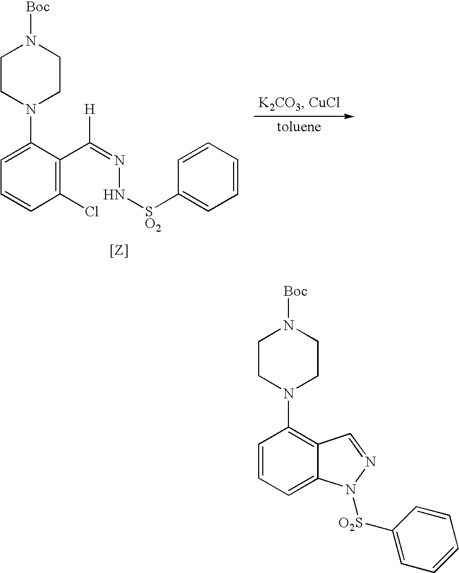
C1(Cl)=C(C(=NN[SO2]C2=CC=CC=C2)[H])C(N2CCN([Boc])CC2)=CC=C1.[[Z]].C12=CC=CC(N3CCN([Boc])CC3)=C1C=NN2[O2S]C1=CC=CC=C1
